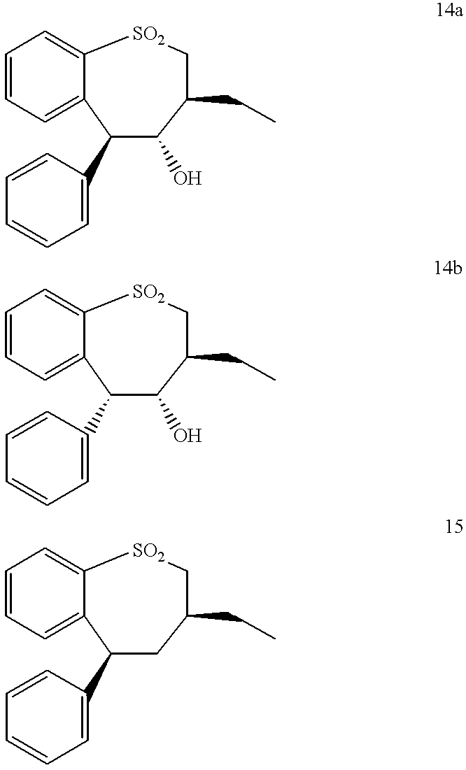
C12=CC=CC=C1C(C1=CC=CC=C1)C(O)C(CC)C[SO2]2.C12=CC=CC=C1C(C1=CC=CC=C1)C(O)C(CC)C[SO2]2.C12=CC=CC=C1C(C1=CC=CC=C1)CC(CC)C[SO2]2
